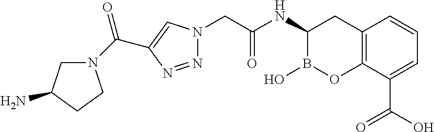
N1=NC(C(N2CC(N)CC2)=O)=CN1CC(NC1B(O)OC2=C(C1)C=CC=C2C(O)=O)=O
